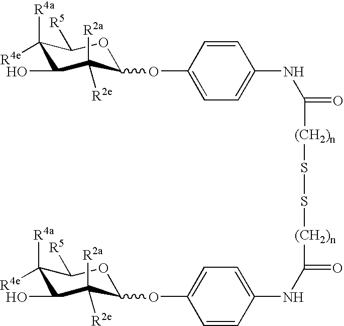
C1([R4a])([R4e])C(O)C([R2a])([R2e])C(OC2=CC=C(NC(=O)[(CH2)n]SS[(CH2)n]C(=O)NC3=CC=C(OC4C([R2a])([R2e])C(O)C([R4a])([R4e])C([R5])O4)C=C3)C=C2)OC1[R5]
